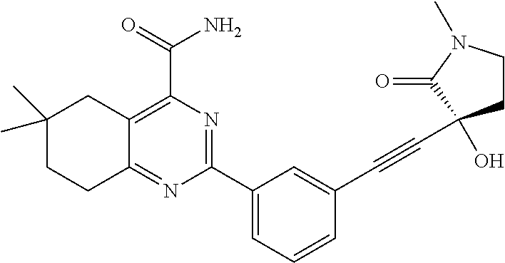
C12=C(C(=O)N)N=C(C3=CC=CC(C#CC4(O)CCN(C)C4=O)=C3)N=C1CCC(C)(C)C2
